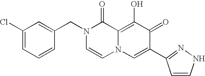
C1(Cl)=CC=CC(CN2C=CN3C(=C(O)C(=O)C(C4=NNC=C4)=C3)C2=O)=C1
